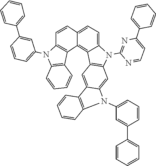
C1=C2C=CC3=C(C2=C2C(=C1)N(C1=NC(C4=CC=CC=C4)=CC=N1)C1=C2C=C2C(=C1)N(C1=CC=CC(C4=CC=CC=C4)=C1)C1=C2C=CC=C1)C1=C(C=CC=C1)N3C1=CC=CC(C2=CC=CC=C2)=C1
